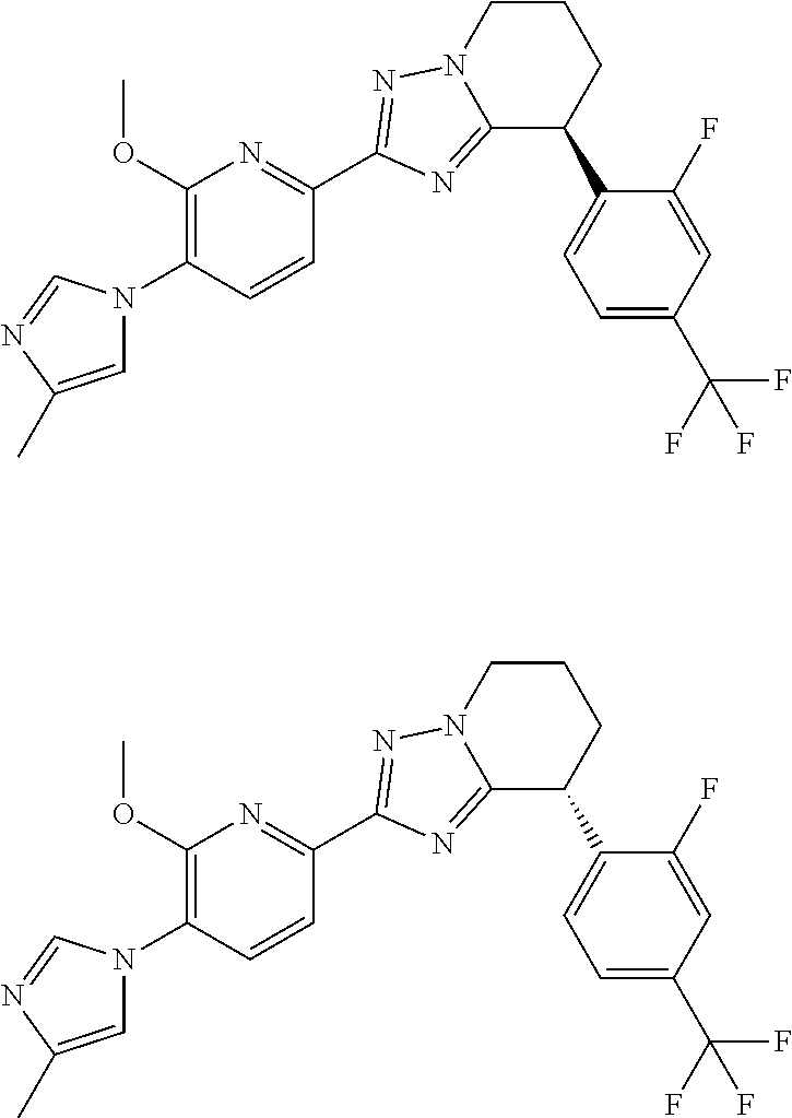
C1=C(C)N=CN1C1=C(OC)N=C(C2=NN3CCCC(C4=CC=C(C(F)(F)F)C=C4F)C3=N2)C=C1.C1=C(C)N=CN1C1=C(OC)N=C(C2=NN3CCCC(C4=CC=C(C(F)(F)F)C=C4F)C3=N2)C=C1
